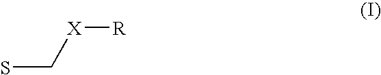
[X]([R])CS
